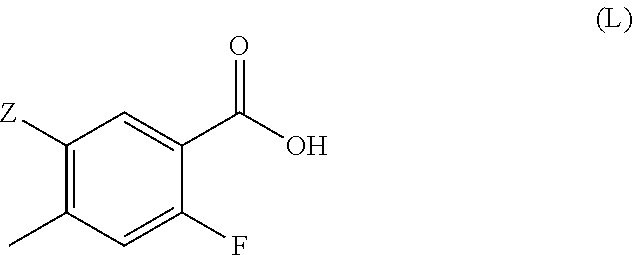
C1([Z])=C(C)C=C(F)C(C(O)=O)=C1
